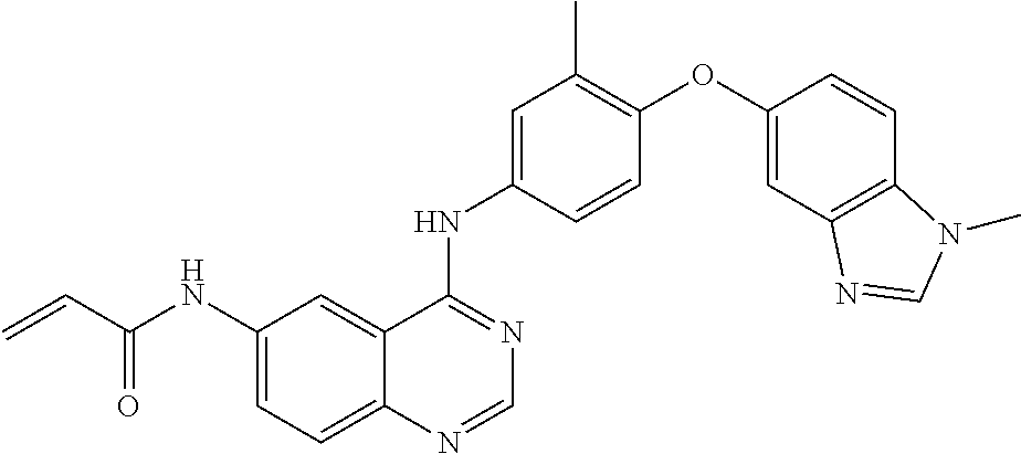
C12=CC=C(NC(C=C)=O)C=C1C(NC1=CC(C)=C(OC3=CC4=C(C=C3)N(C)C=N4)C=C1)=NC=N2
